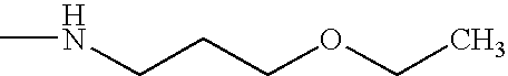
CNCCCOCC
